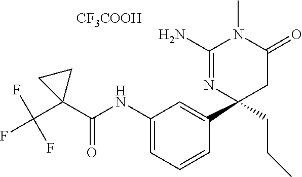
C1(NC(=O)C2(C(F)(F)F)CC2)=CC=CC(C2(CCC)CC(=O)N(C)C(N)=N2)=C1.[CF3COOH]
